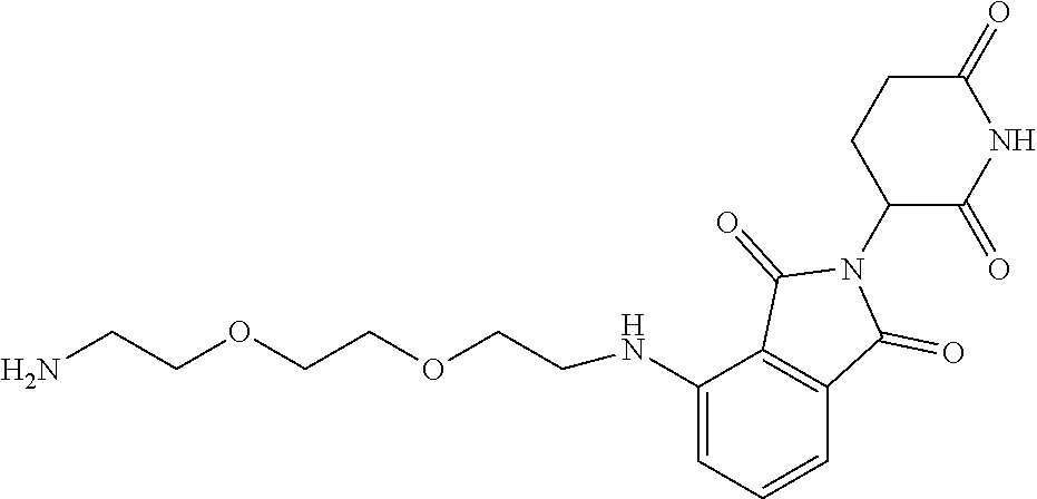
N(C1=CC=CC2=C1C(=O)N(C1C(=O)NC(=O)CC1)C2=O)CCOCCOCCN
